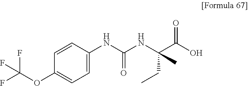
O(C(F)(F)F)C1=CC=C(NC(NC(C(=O)O)(CC)C)=O)C=C1
